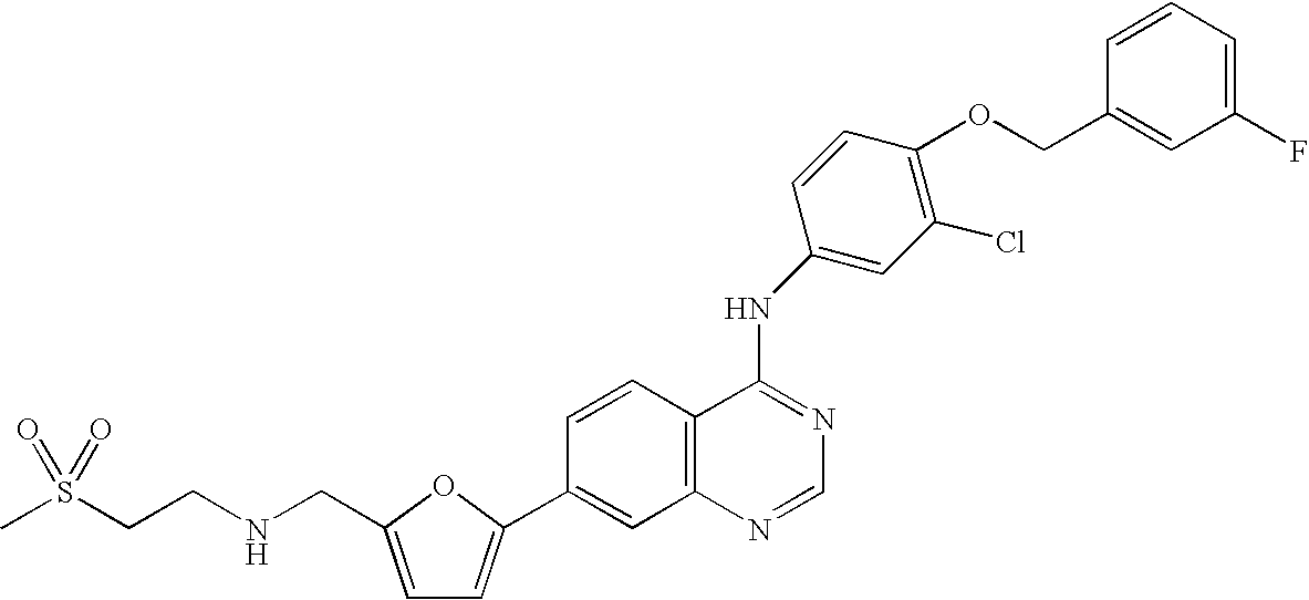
C1=C(CNCCS(C)(=O)=O)OC(C2=CC3=C(C=C2)C(NC2=CC(Cl)=C(OCC4=CC(F)=CC=C4)C=C2)=NC=N3)=C1
